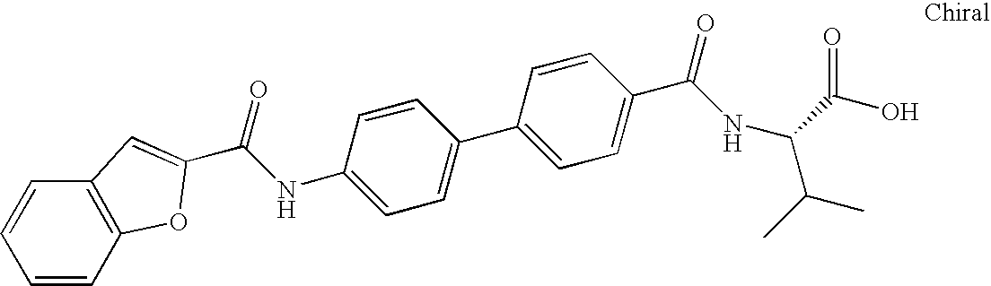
C(NC1=CC=C(C2=CC=C(C(NC(C(O)=O)C(C)C)=O)C=C2)C=C1)(=O)C1=CC2=C(C=CC=C2)O1
